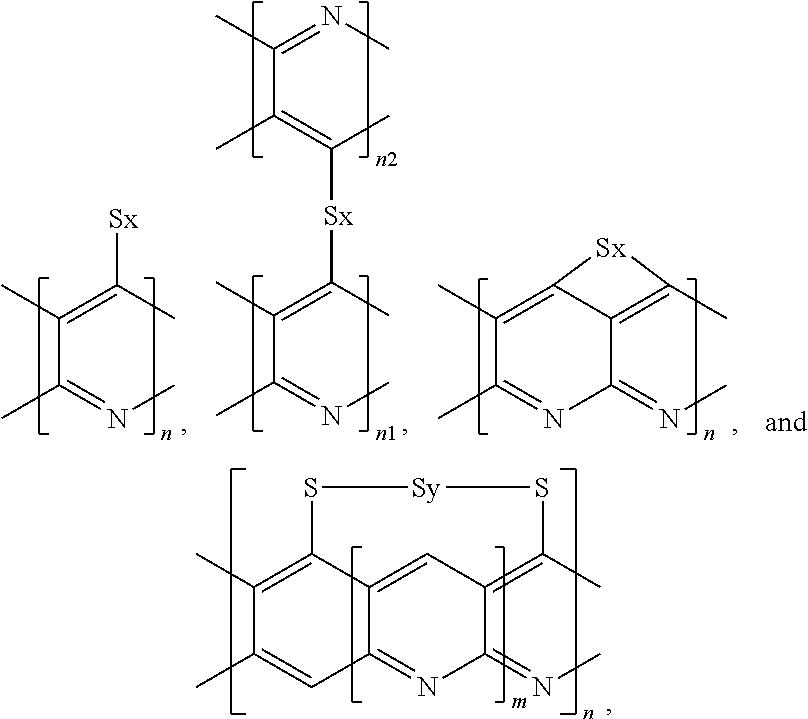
C12=C(C)S[Sy]SC3=C(C)C(C)=CC(=NC1=NC)C3=C2.C(C(=NC)C)(=C(C)[Sx])C.C(C(=NC)C)(=C(C)[Sx]C(C)=C(C(=NC)C)C)C.C12=C(C)[Sx]C1=C(C)C(C)=NC2=NC
